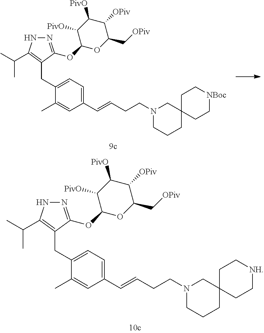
N1=C(OC2OC(C[OPiv])C([OPiv])C([PivO])C2[PivO])C(CC2=CC=C(C=CCCN3CCCC4(C3)CC[NH]CC4)C=C2C)=C(C(C)C)N1.N1=C(OC2OC(C[OPiv])C([OPiv])C([PivO])C2[PivO])C(CC2=CC=C(C=CCCN3CCCC4(C3)CC[NBoc]CC4)C=C2C)=C(C(C)C)N1
